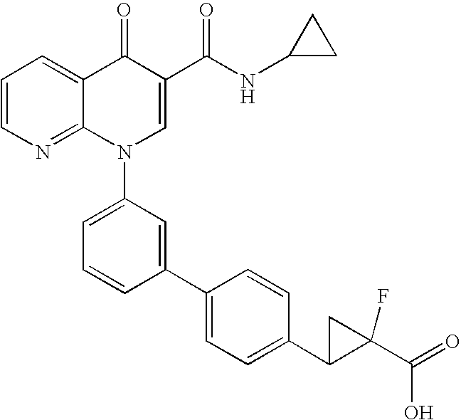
C1=CN=C2C(=C1)C(=O)C(C(NC1CC1)=O)=CN2C1=CC=CC(C2=CC=C(C3CC3(C(=O)O)F)C=C2)=C1
